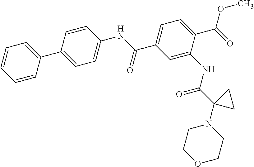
C1=C(C2=CC=C(NC(C3=CC=C(C(OC)=O)C(NC(C4(N5CCOCC5)CC4)=O)=C3)=O)C=C2)C=CC=C1
